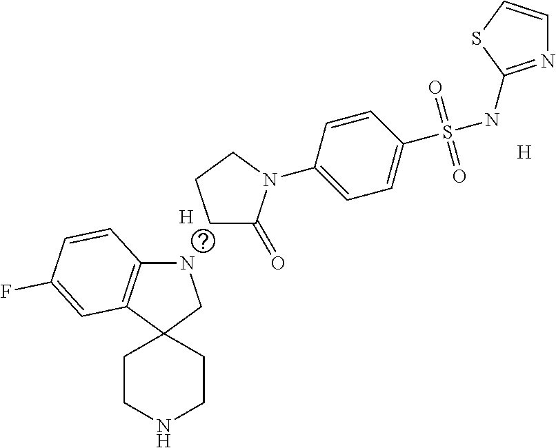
[H].[H].C1C(=O)N(C2=CC=C(S(NC3=NC=CS3)(=O)=O)C=C2)CC1.N1C2=C(C3(C1)CCNCC3)C=C(F)C=C2
